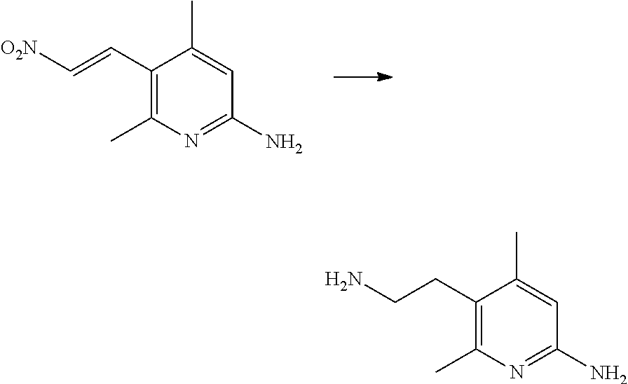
C1(C=C[O2N])=C(C)N=C(N)C=C1C.C1(CCN)=C(C)N=C(N)C=C1C
